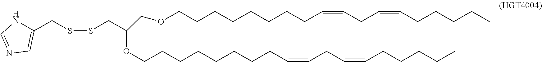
N1C(CSSCC(OCCCCCCCCC=CCC=CCCCCC)COCCCCCCCCC=CCC=CCCCCC)=CN=C1
